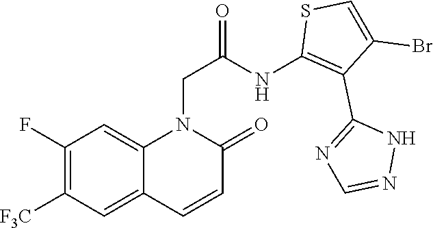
C1(F)=C([F3C])C=C2C(=C1)N(CC(=O)NC1=C(C3=NC=NN3)C(Br)=CS1)C(=O)C=C2
